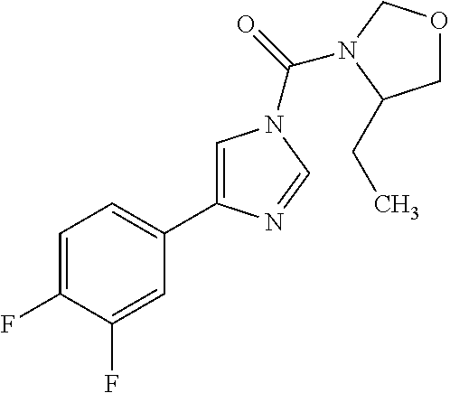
C1=C(F)C(F)=CC(C2=CN(C(=O)N3COCC3CC)C=N2)=C1
